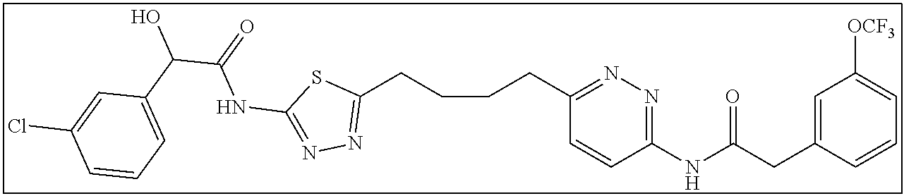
C1(CCCCC2=NN=C(NC(=O)C(C3=CC=CC(Cl)=C3)O)S2)=NN=C(NC(CC2=CC([OCF3])=CC=C2)=O)C=C1
